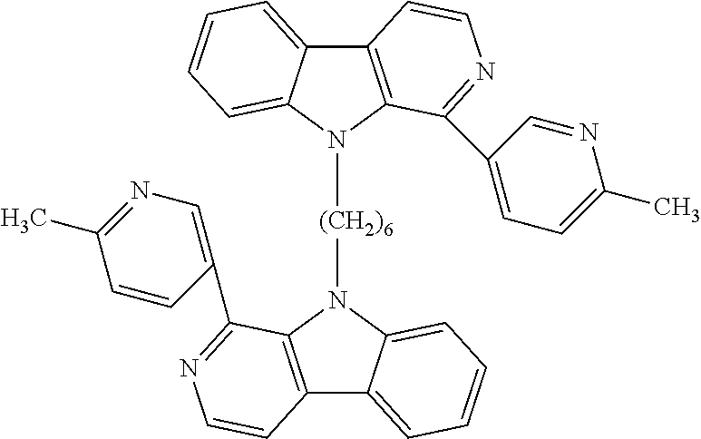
C12=C(N([(CH2)6]N3C4=C(C5=CC=CC=C35)C=CN=C4C3=CN=C(C)C=C3)C3=CC=CC=C13)C(C1=CC=C(C)N=C1)=NC=C2
